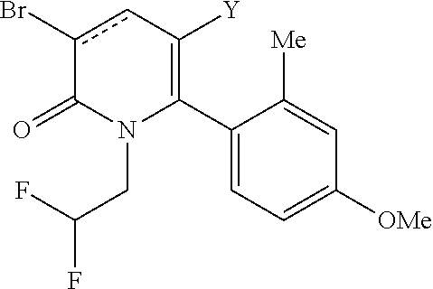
C1(C2=C([Y])cc(Br)C(=O)N2CC(F)F)=CC=C([OMe])C=C1[Me]
